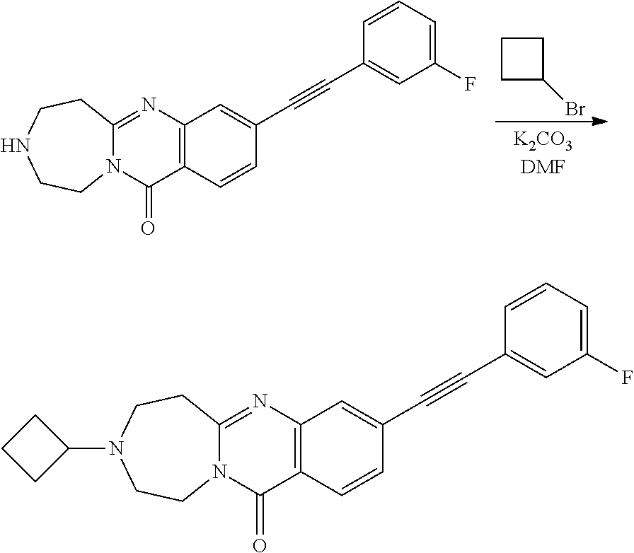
C1CC(Br)C1.C12=C(C=CC(C#CC3=CC(F)=CC=C3)=C1)C(=O)N1C(=N2)CCNCC1.C12=C(C=CC(C#CC3=CC(F)=CC=C3)=C1)C(=O)N1C(=N2)CCN(C2CCC2)CC1
